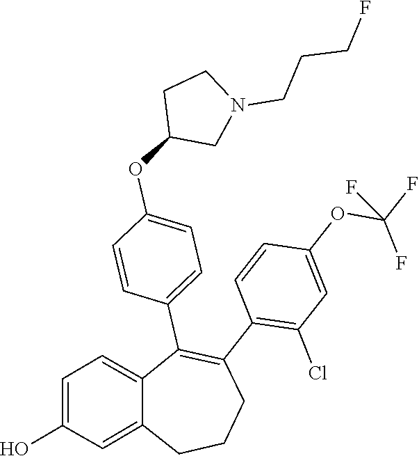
C1=C(O)C=C2C(=C1)C(C1=CC=C(OC3CN(CCCF)CC3)C=C1)=C(C1=C(Cl)C=C(OC(F)(F)F)C=C1)CCC2
